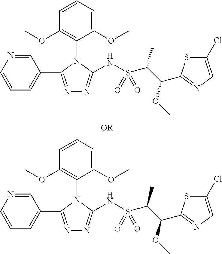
N1=C(C2=CC=CN=C2)N(C2=C(OC)C=CC=C2OC)C(NS(C(C(OC)C2=NC=C(Cl)S2)C)(=O)=O)=N1.N1=C(C2=CC=CN=C2)N(C2=C(OC)C=CC=C2OC)C(NS(C(C(OC)C2=NC=C(Cl)S2)C)(=O)=O)=N1
